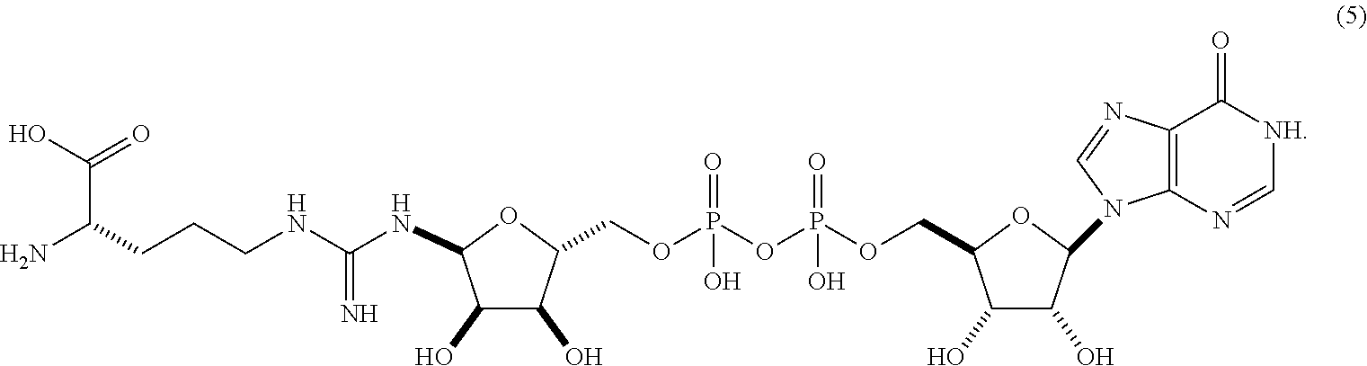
C1(O)C(O)C(COP(OP(OCC2C(O)C(O)C(N3C4=C(N=C3)C(=O)[NH]C=N4)O2)(=O)O)(O)=O)OC1NC(NCCCC(N)C(=O)O)=N
